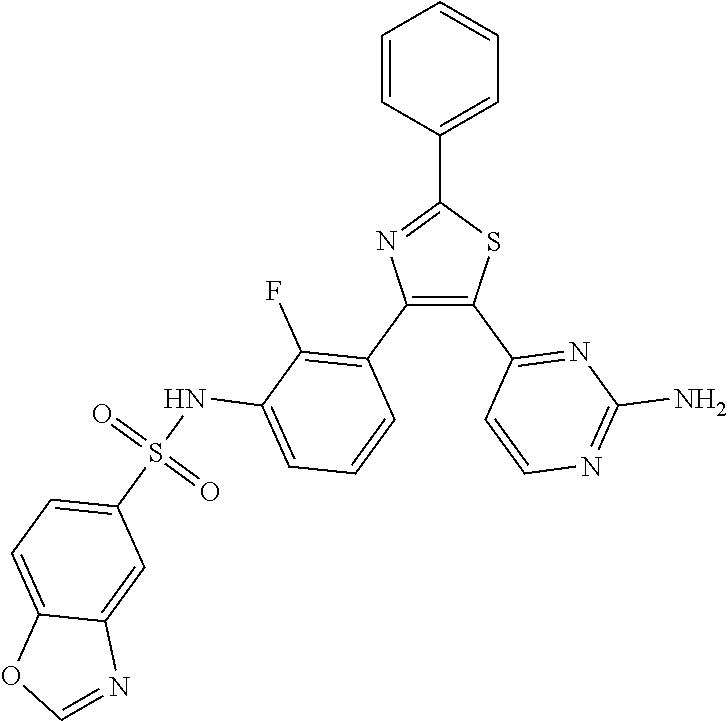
C1=C(C2=NC(C3=C(F)C(NS(C4=CC=C5C(=C4)N=CO5)(=O)=O)=CC=C3)=C(C3=NC(N)=NC=C3)S2)C=CC=C1
